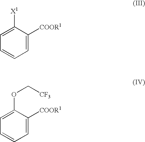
C1=C([COOR1])C([X1])=CC=C1.C1=C([COOR1])C(OC[CF3])=CC=C1
